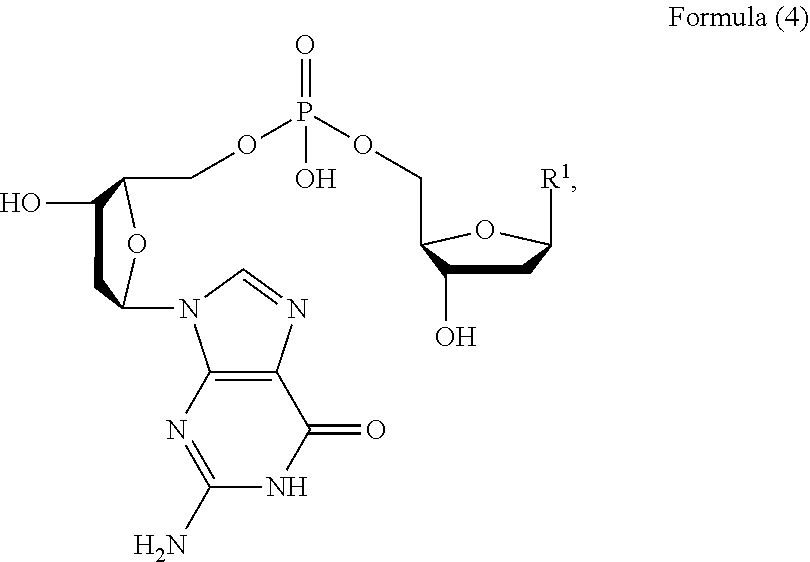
O(CC1C(O)CC([R1])O1)P(OCC1C(O)CC(N2C3=C(N=C2)C(=O)NC(N)=N3)O1)(=O)O
